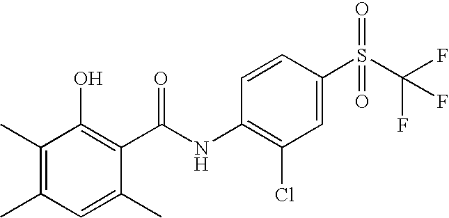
C1(C)=CC(C)=C(C)C(O)=C1C(NC1=C(Cl)C=C(S(=O)(=O)C(F)(F)F)C=C1)=O
